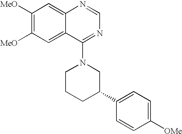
C1([MeO])=C([MeO])C=C2C(=C1)N=CN=C2N1CCCC(C2=CC=C([OMe])C=C2)C1
